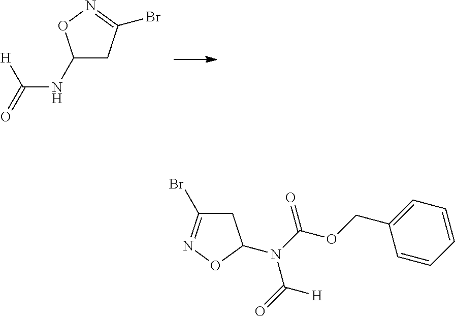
C1(NC(=O)[H])CC(Br)=NO1.C1C(Br)=NOC1N(C(OCC1=CC=CC=C1)=O)C([H])=O
